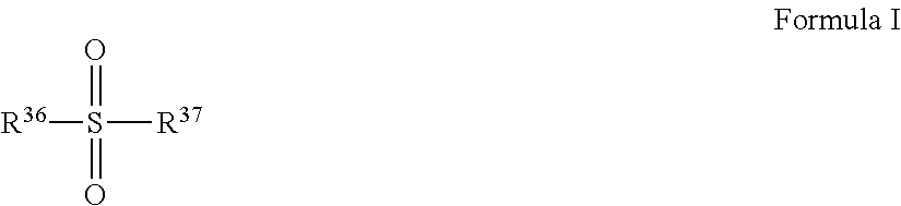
O=S([R37])([R36])=O
